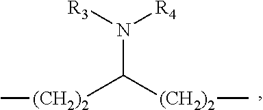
[R3]N([R4])C([(CH2)2]C)[(CH2)2]C
